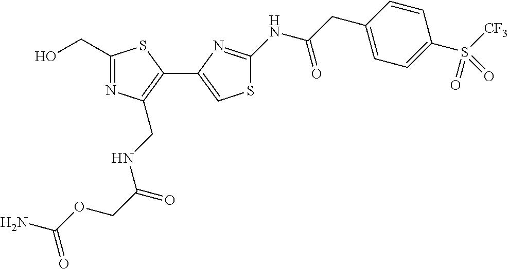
C1(CO)=NC(CNC(COC(N)=O)=O)=C(C2=CSC(NC(CC3=CC=C(S([CF3])(=O)=O)C=C3)=O)=N2)S1
